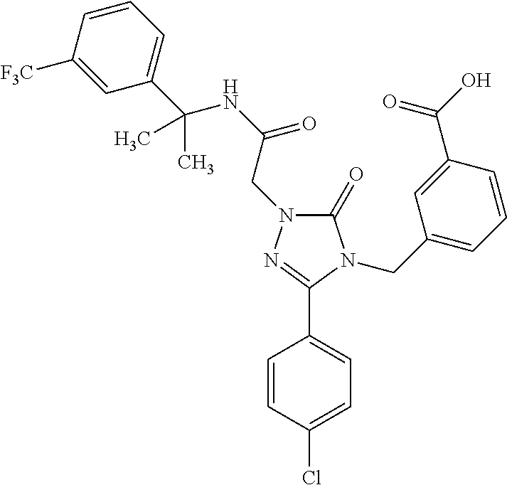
C1(Cl)=CC=C(C2=NN(CC(NC(C3=CC=CC([F3C])=C3)(C)C)=O)C(=O)N2CC2=CC=CC(C(O)=O)=C2)C=C1
